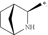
C1CC2NC(C)C1C2
